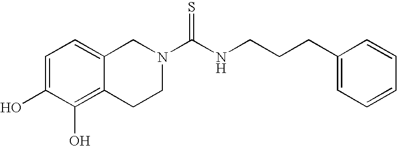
C1=C(O)C(O)=C2C(=C1)CN(C(NCCCC1=CC=CC=C1)=S)CC2
